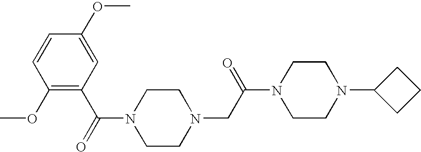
C1CN(C2CCC2)CCN1C(CN1CCN(C(=O)C2=C(OC)C=CC(OC)=C2)CC1)=O
